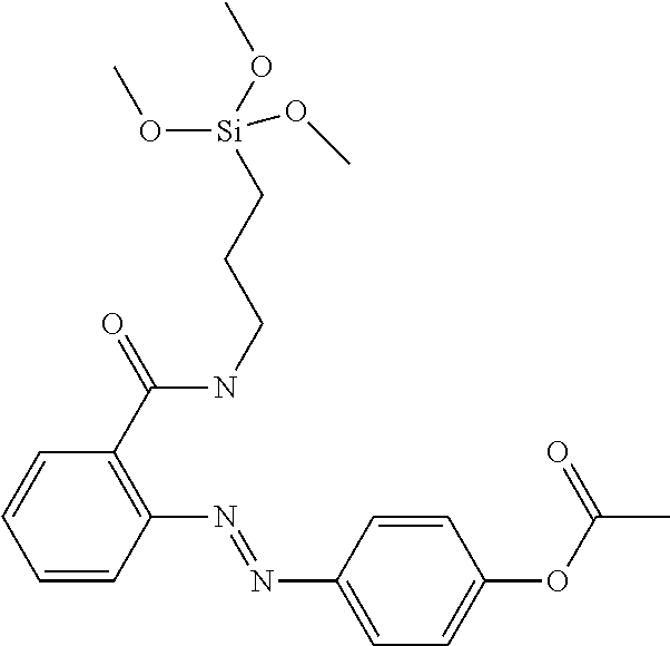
C1(N=NC2=CC=C(OC(C)=O)C=C2)=C(C(=O)NCCC[Si](OC)(OC)OC)C=CC=C1
